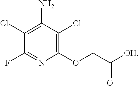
C1(Cl)=C(N)C(Cl)=C(OCC([OH])=O)N=C1F
